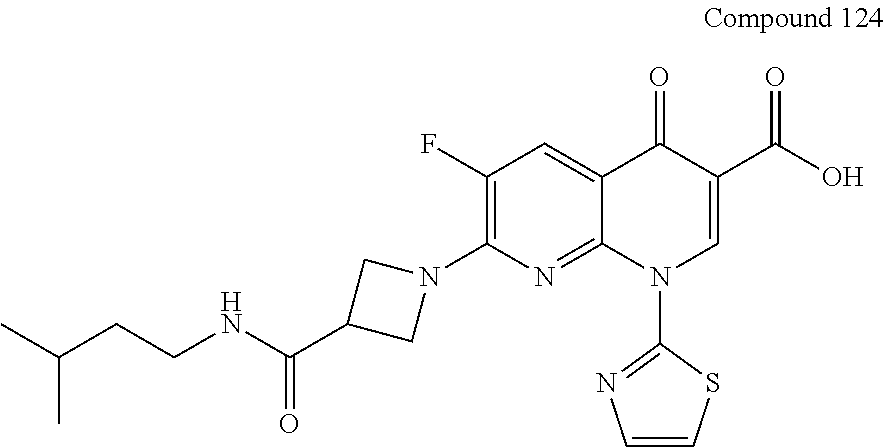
C1(F)=C(N2CC(C(NCCC(C)C)=O)C2)N=C2C(=C1)C(=O)C(C(O)=O)=CN2C1=NC=CS1
